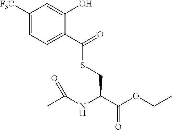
C1([F3C])=CC=C(C(SCC(C(OCC)=O)NC(C)=O)=O)C(O)=C1
